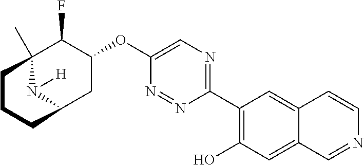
C1(C2=C(O)C=C3C(=C2)C=CN=C3)=NC=C(OC2C(F)C3(C)N([H])C(C2)CCC3)N=N1
